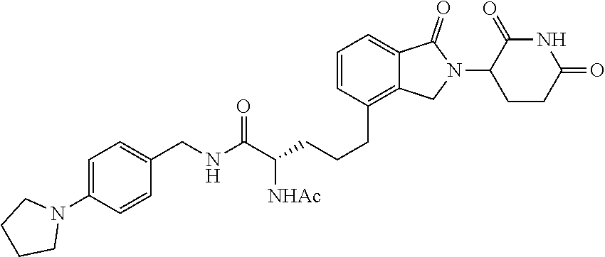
C1=C(N2CCCC2)C=CC(CNC(C([NHAc])CCCC2=C3C(=CC=C2)C(=O)N(C2CCC(=O)NC2=O)C3)=O)=C1
